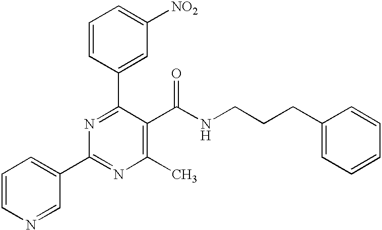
C1=CC(C2=NC(C3=CC=CN=C3)=NC(C)=C2C(NCCCC2=CC=CC=C2)=O)=CC([NO2])=C1
